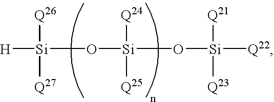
[H][Si](O[Si](O[Si]([Q22])([Q21])[Q23])([Q24])[Q25])([Q26])[Q27]
